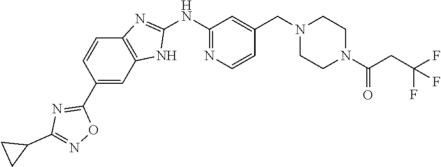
C1(C2=NC(C3CC3)=NO2)=CC2=C(C=C1)N=C(NC1=NC=CC(CN3CCN(C(CC(F)(F)F)=O)CC3)=C1)N2
